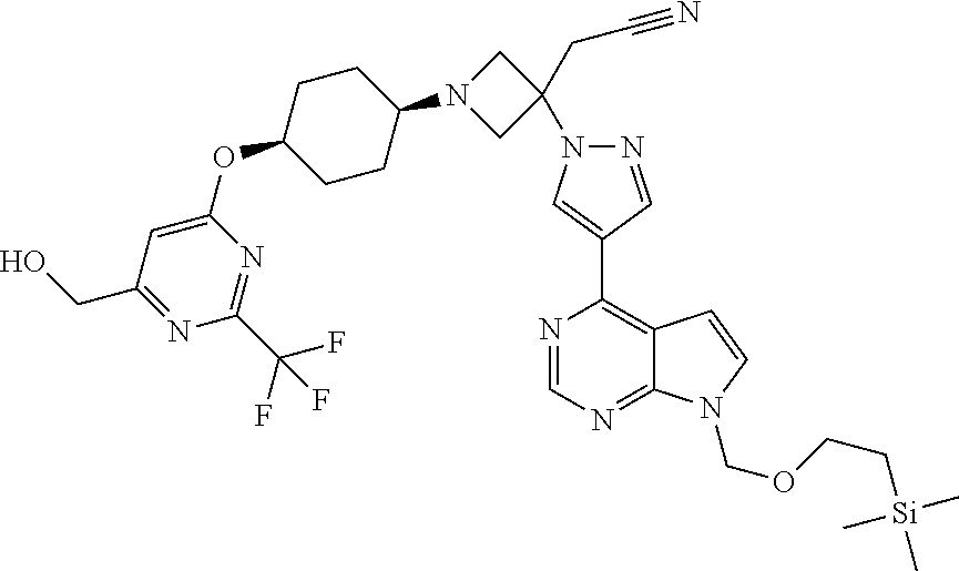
N1=CC(C2=C3C(=NC=N2)N(COCC[Si](C)(C)C)C=C3)=CN1C1(CC#N)CN(C2CCC(OC3=CC(CO)=NC(C(F)(F)F)=N3)CC2)C1
